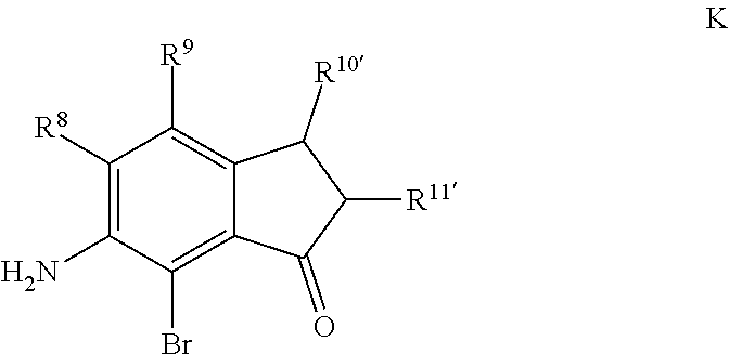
C1([R8])=C(N)C(Br)=C2C(=C1[R9])C([R10])C([R11])C2=O
